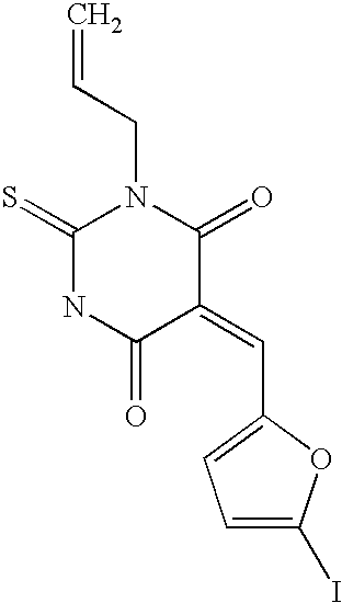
C=CCN1C(=S)NC(=O)C(=CC2=CC=C(I)O2)C1=O
